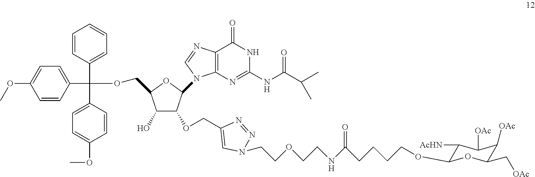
C1=CC(C(OCC2C(O)C(OCC3=CN(CCOCCNC(CCCCOC4C([AcHN])C([OAc])C([OAc])C(C[OAc])O4)=O)N=N3)C(N3C4=C(N=C3)C(=O)NC(NC(C(C)C)=O)=N4)O2)(C2=CC=CC=C2)C2=CC=C(OC)C=C2)=CC=C1OC
